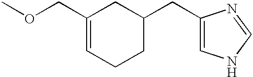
C1(COC)=CCCC(CC2=CNC=N2)C1
